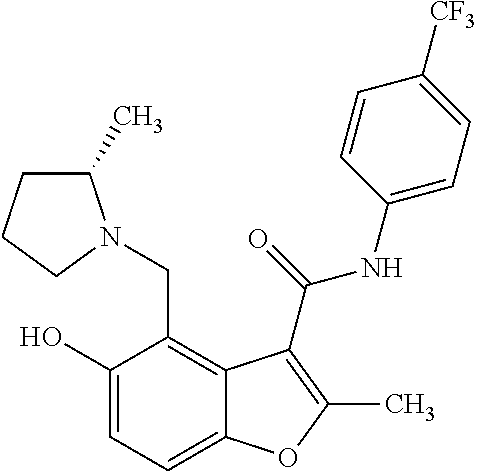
C1(O)=CC=C2C(=C1CN1C(C)CCC1)C(C(=O)NC1=CC=C([CF3])C=C1)=C(C)O2
